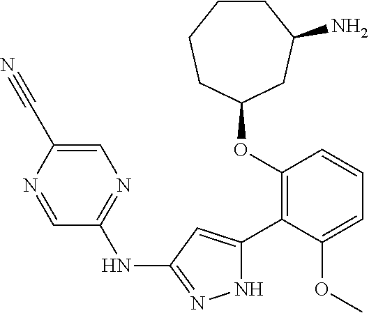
C1(OC2=C(C3=CC(NC4=NC=C(C#N)N=C4)=NN3)C(OC)=CC=C2)CC(N)CCCC1
